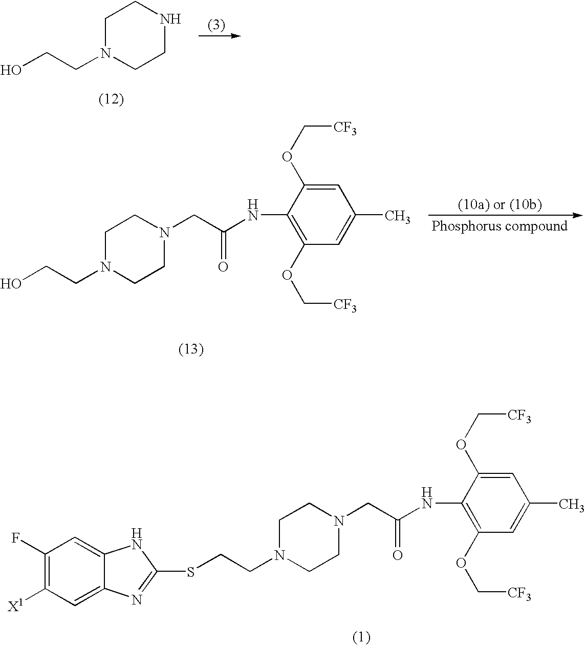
C1N(CCO)CCNC1.C1N(CCO)CCN(CC(NC2=C(OC[CF3])C=C(C)C=C2OC[CF3])=O)C1.C1N(CCSC2=NC3=CC([X1])=C(F)C=C3N2)CCN(CC(NC2=C(OC[CF3])C=C(C)C=C2OC[CF3])=O)C1
